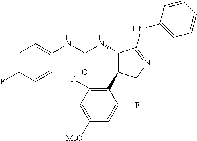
C1(NC(NC2C(C3=C(F)C=C([OMe])C=C3F)CN=C2NC2=CC=CC=C2)=O)=CC=C(F)C=C1
